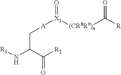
N(C(C(=O)[R2])C[A][X1]([(CR8R9)n]C([R])=O)=O)[R1]
